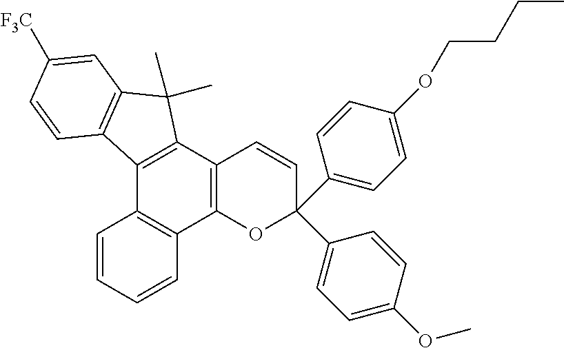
C1(C2=CC=C(OC)C=C2)(C2=CC=C(OCCCC)C=C2)C=CC2=C(O1)C1=C(C3=C2C(C)(C)C2=C3C=CC([F3C])=C2)C=CC=C1
